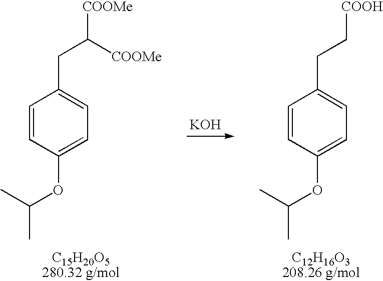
C1=CC(OC(C)C)=CC=C1CC([COOMe])[COOMe].C1=CC(OC(C)C)=CC=C1CC[COOH].[KOH]
